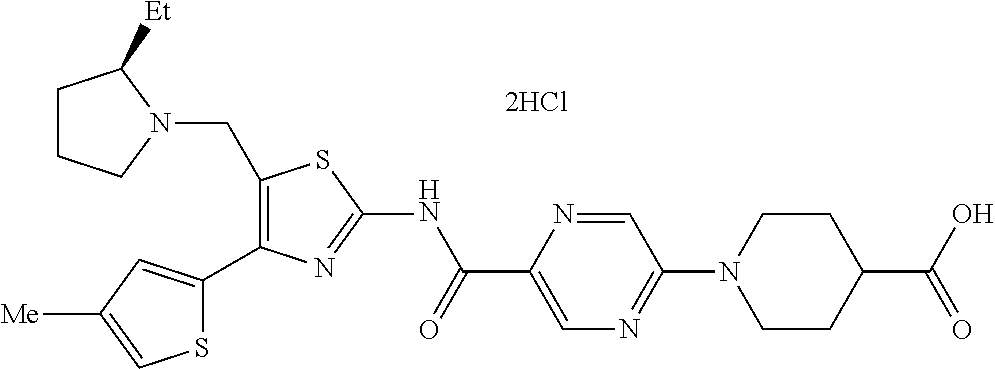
C1(CN2C([Et])CCC2)=C(C2=CC([Me])=CS2)N=C(NC(C2=CN=C(N3CCC(C(O)=O)CC3)C=N2)=O)S1.[2HCl]
